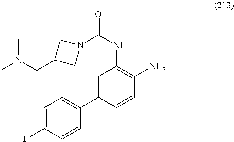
C1=C(C2=CC=C(F)C=C2)C=CC(N)=C1NC(=O)N1CC(CN(C)C)C1
